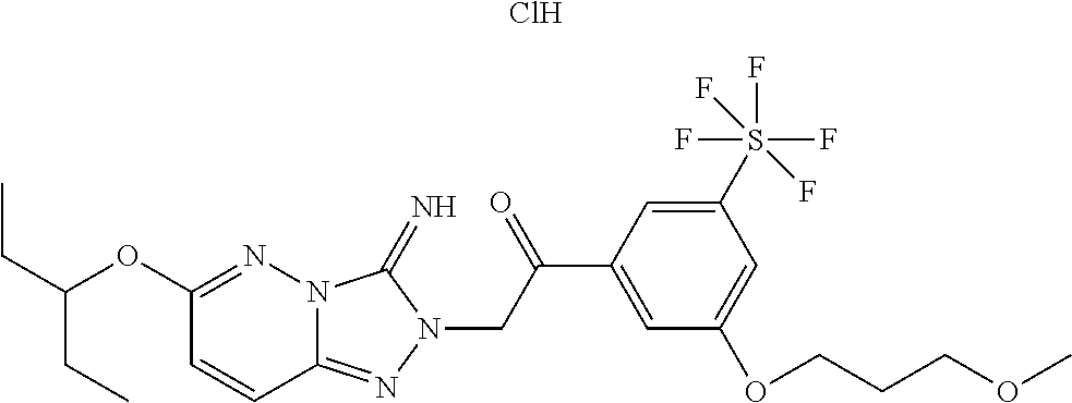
C(C(OC1=NN2C(=NN(CC(C3=CC(OCCCOC)=CC(S(F)(F)(F)(F)F)=C3)=O)C2=N)C=C1)CC)C.Cl
